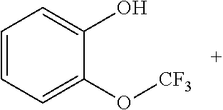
C1=CC=C(O)C(O[CF3])=C1
